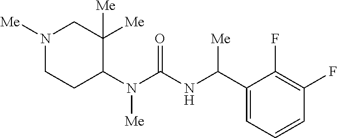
N1([Me])CCC(N(C(=O)NC(C2=CC=CC(F)=C2F)[Me])[Me])C([Me])([Me])C1
